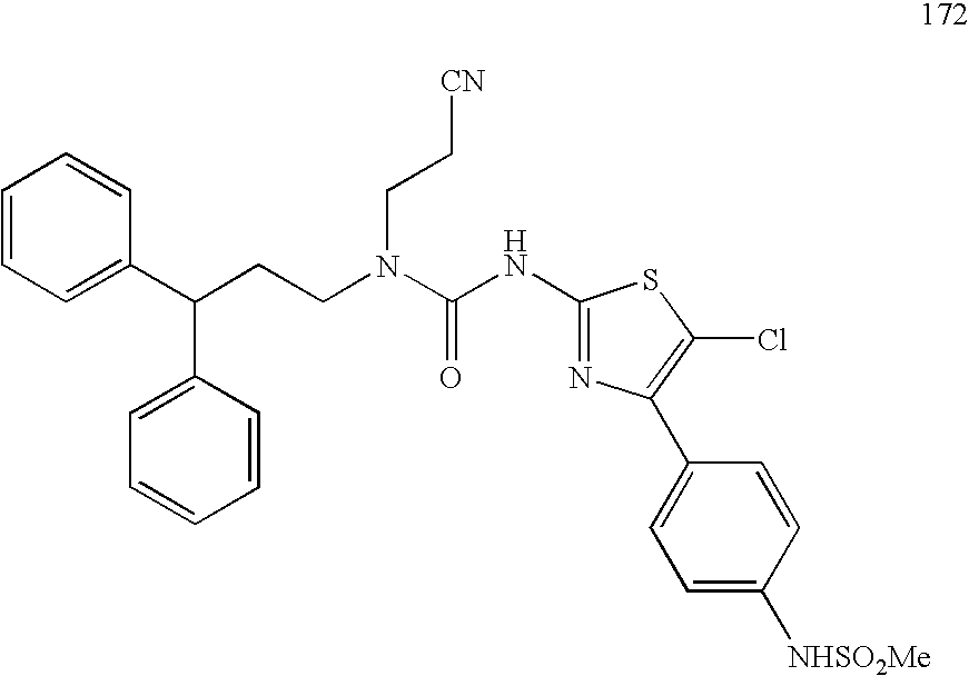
C1=CC=C(C(C2=CC=CC=C2)CCN(C(NC2=NC(C3=CC=C([NHSO2Me])C=C3)=C(Cl)S2)=O)CC[CN])C=C1
